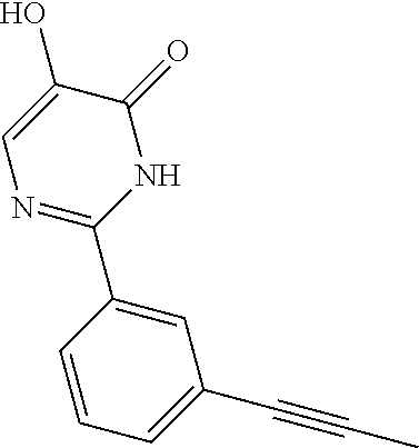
C1(C2=CC(C#CC)=CC=C2)=NC=C(O)C(=O)N1
